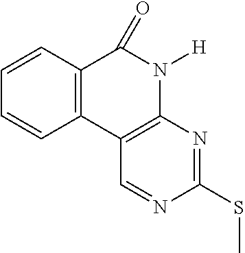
C12=C(C3=C(N([H])C1=O)N=C(SC)N=C3)C=CC=C2
